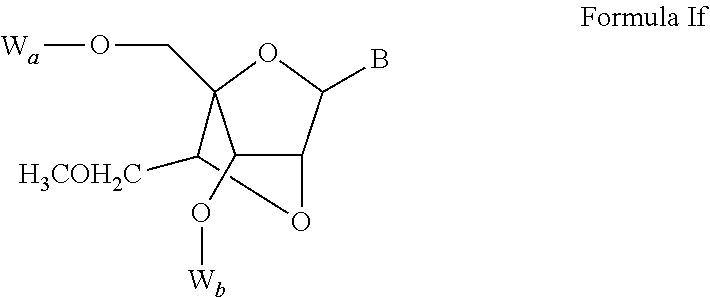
C12C(O[Wb])C(CO[Wa])(OC1B)C([H3COH2C])O2
